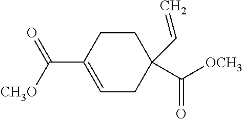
C1CC(C(=O)[CH3O])=CCC1(C=C)C([OCH3])=O
